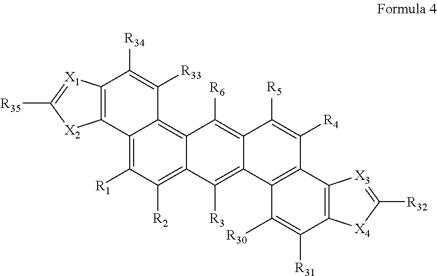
C12=C([R1])C([R2])=C3C(=C1C([R33])=C([R34])C1=C2[X2]C([R35])=[X1]1)C([R6])=C1C(=C3[R3])C2=C(C([R4])=C1[R5])C1=C(C([R31])=C2[R30])[X4]C([R32])=[X3]1
